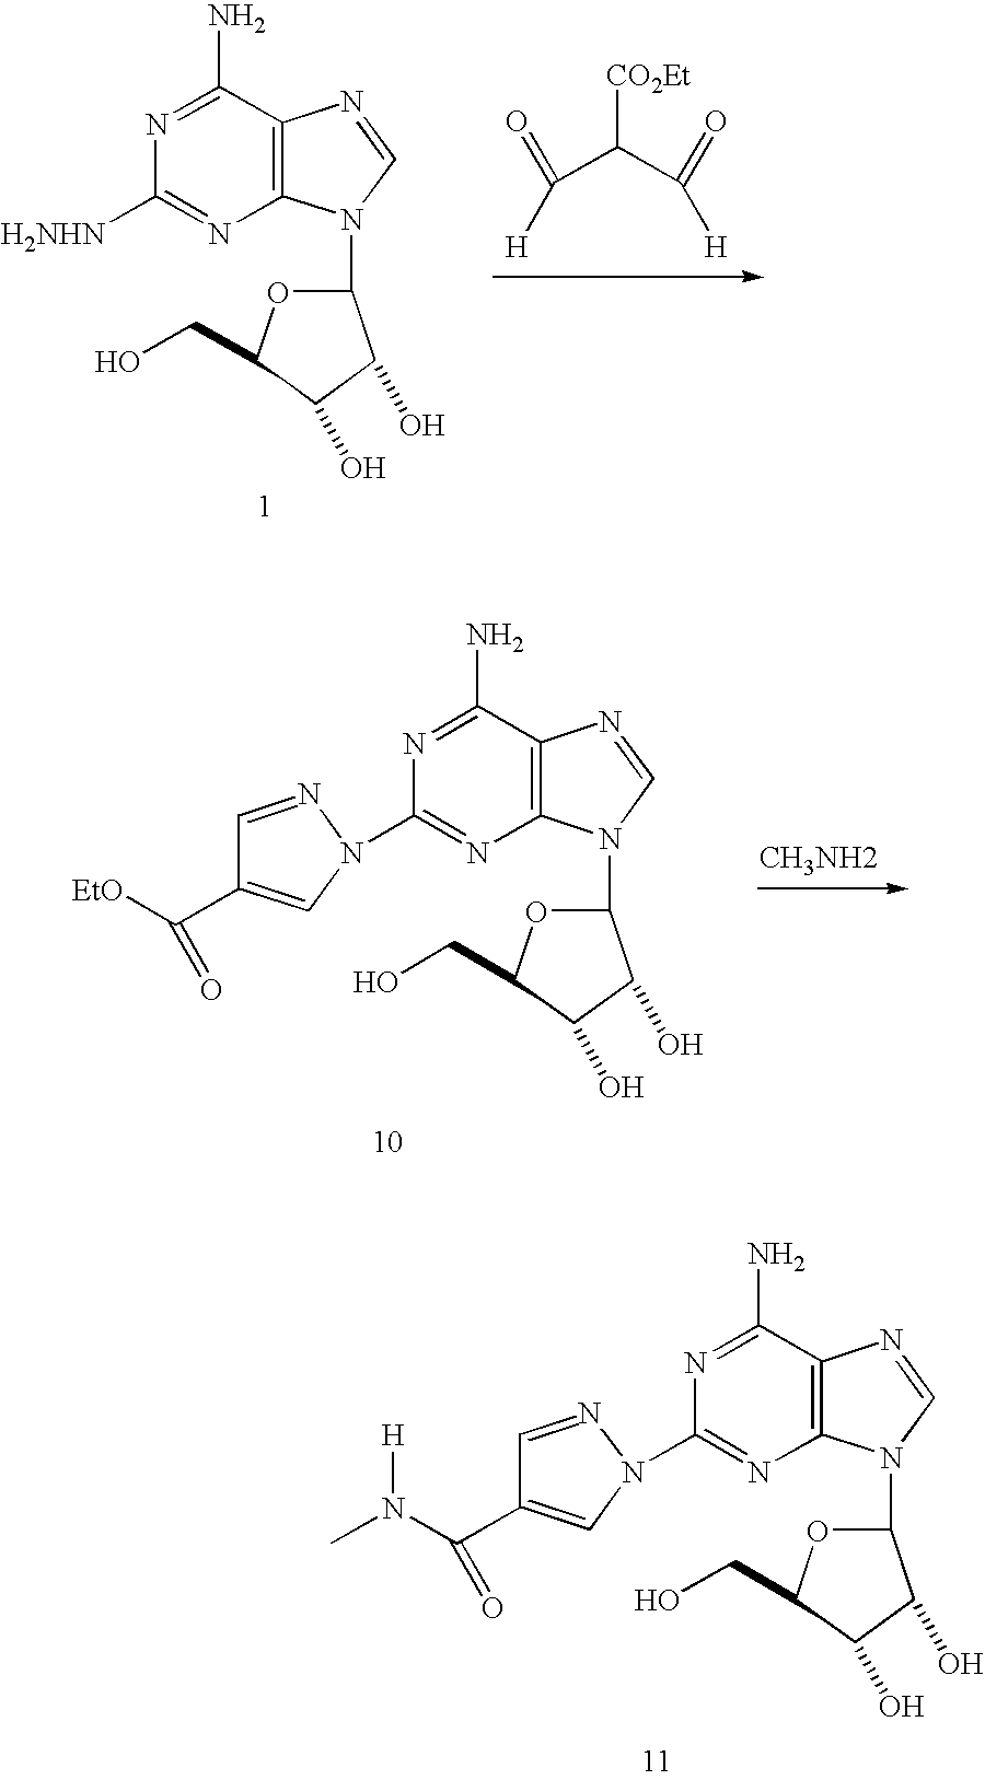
C12=C(C(N)=NC([H2NHN])=N1)N=CN2C1OC(CO)C(O)C1O.[CO2Et]C(C(=O)[H])C(=O)[H].C12=C(C(N)=NC(N3C=C(C([EtO])=O)C=N3)=N1)N=CN2C1OC(CO)C(O)C1O.C12=C(C(N)=NC(N3C=C(C(N(C)[H])=O)C=N3)=N1)N=CN2C1OC(CO)C(O)C1O
